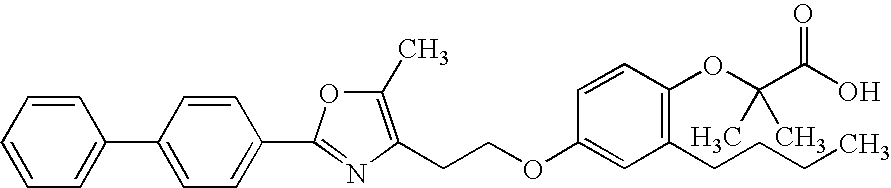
C1=CC=C(C2=CC=C(C3=NC(CCOC4=CC(CCCC)=C(OC(C(O)=O)(C)C)C=C4)=C(C)O3)C=C2)C=C1
